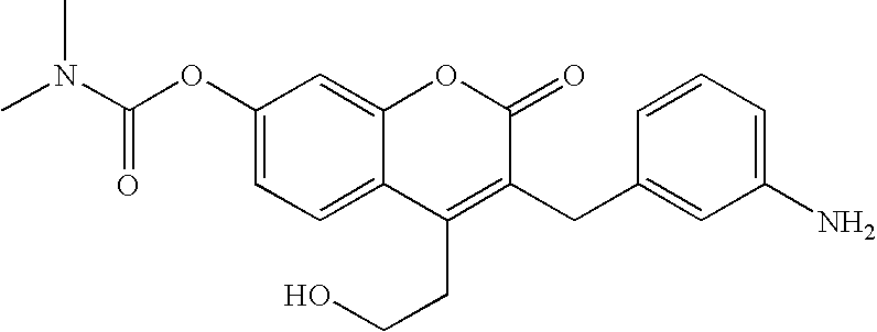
C1(OC(N(C)C)=O)=CC=C2C(=C1)OC(=O)C(CC1=CC(N)=CC=C1)=C2CCO
